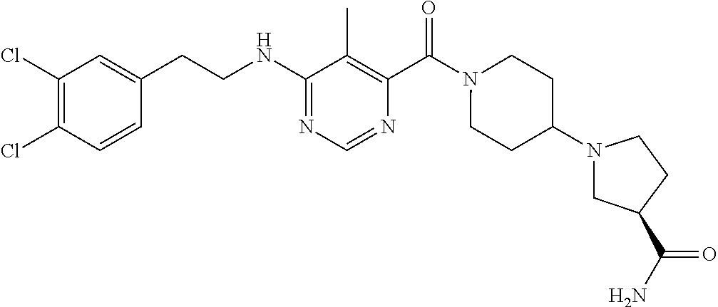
C(CNC1=NC=NC(C(N2CCC(N3CC(C(N)=O)CC3)CC2)=O)=C1C)C1=CC(Cl)=C(Cl)C=C1
